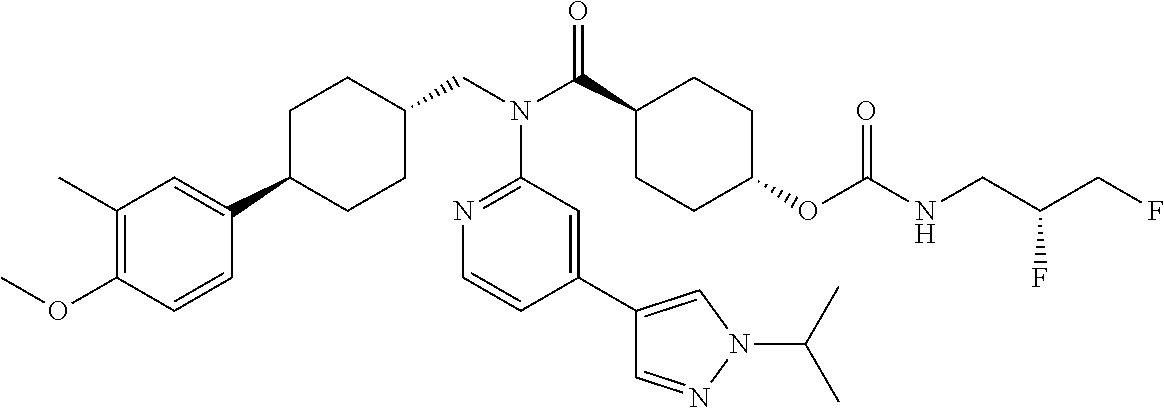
C1(C)=C(OC)C=CC(C2CCC(CN(C3=NC=CC(C4=CN(C(C)C)N=C4)=C3)C(=O)C3CCC(OC(=O)NCC(CF)F)CC3)CC2)=C1
